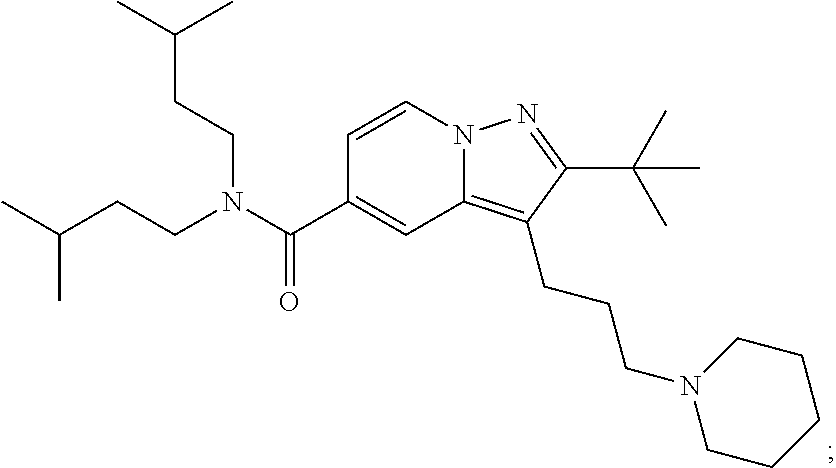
N12C(=C(CCCN3CCCCC3)C(C(C)(C)C)=N1)C=C(C(N(CCC(C)C)CCC(C)C)=O)C=C2
